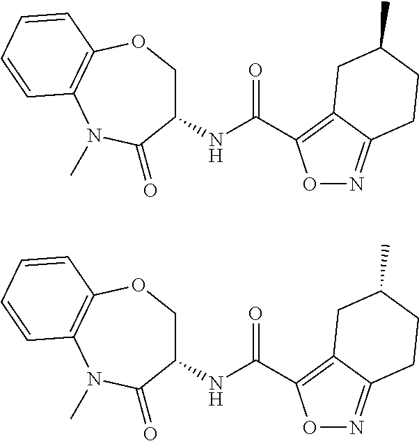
C1(NC(=O)C2=C3C(=NO2)CCC(C)C3)COC2=C(N(C)C1=O)C=CC=C2.C1(NC(=O)C2=C3C(=NO2)CCC(C)C3)COC2=C(N(C)C1=O)C=CC=C2
